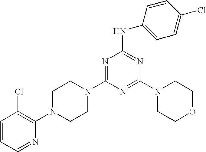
C1=CC=NC(N2CCN(C3=NC(NC4=CC=C(Cl)C=C4)=NC(N4CCOCC4)=N3)CC2)=C1Cl
